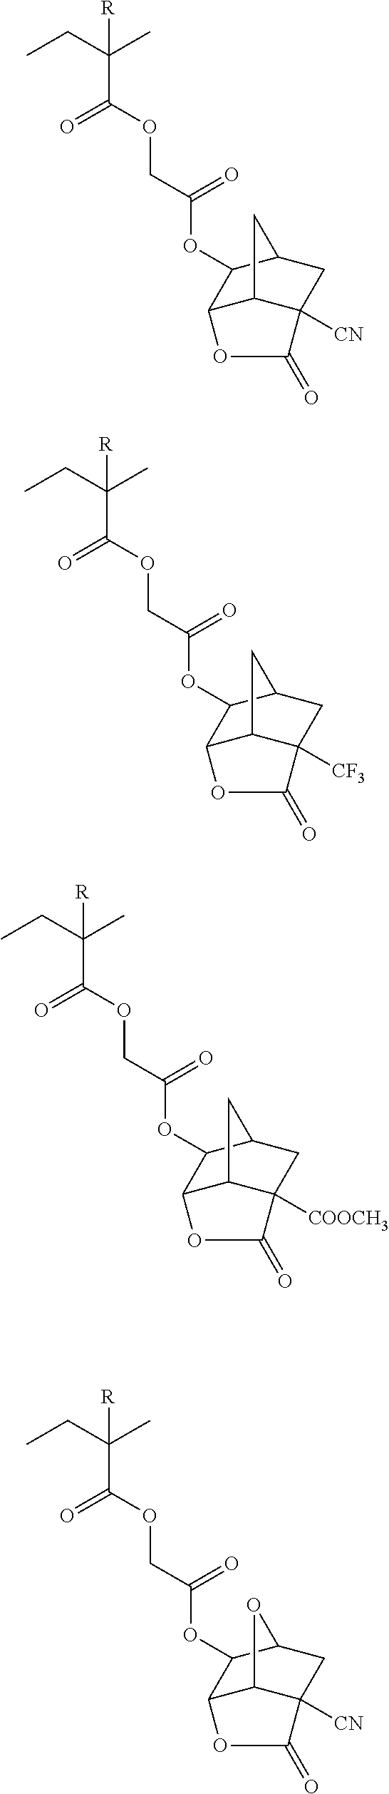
CCC(C)([R])C(=O)OCC(=O)OC1C2C3C([CN])(CC1C3)C(=O)O2.CCC(C)([R])C(=O)OCC(=O)OC1C2C3C([CF3])(CC1C3)C(=O)O2.CCC(C)([R])C(=O)OCC(=O)OC1C2C3C([COOCH3])(CC1C3)C(=O)O2.CCC(C)([R])C(=O)OCC(=O)OC1C2C3C([CN])(CC1O3)C(=O)O2
